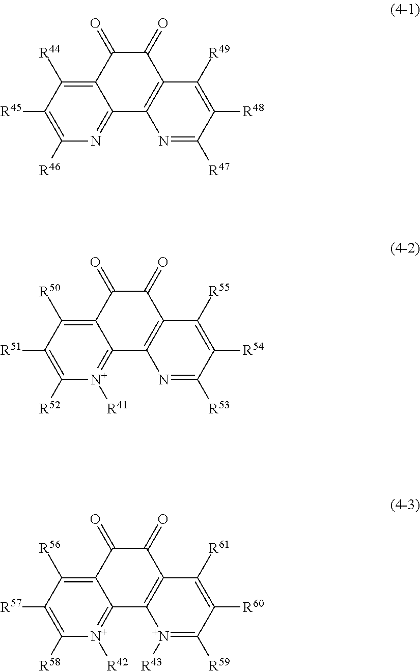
C12=C([R44])C([R45])=C([R46])N=C1C1=C(C(=O)C2=O)C([R49])=C([R48])C([R47])=N1.C12=C([R50])C([R51])=C([R52])[N+]([R41])=C1C1=C(C(=O)C2=O)C([R55])=C([R54])C([R53])=N1.C12=C([R56])C([R57])=C([R58])[N+]([R42])=C1C1=C(C(=O)C2=O)C([R61])=C([R60])C([R59])=[N+]1[R43]
